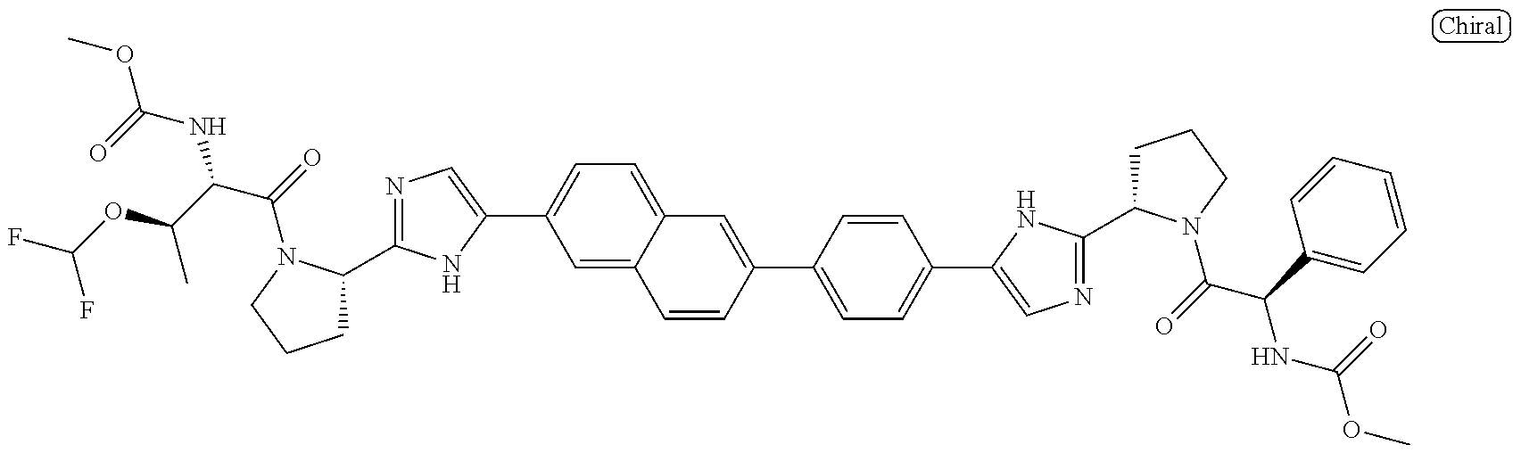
O(C(=O)NC(C(=O)N1C(C2=NC=C(C3=CC=C4C(=C3)C=CC(C3=CC=C(C5=CN=C(C6CCCN6C(=O)C(C6=CC=CC=C6)NC(OC)=O)N5)C=C3)=C4)N2)CCC1)C(C)OC(F)F)C
